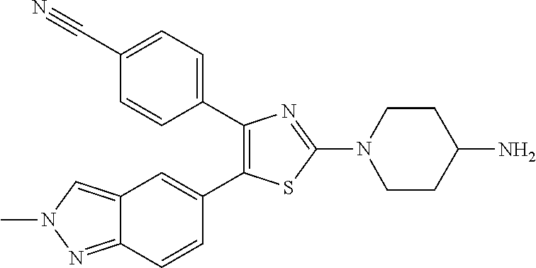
C1(C2=CC=C(C#N)C=C2)=C(C2=CC3=CN(C)N=C3C=C2)SC(N2CCC(N)CC2)=N1
